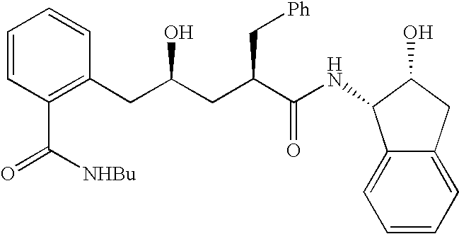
C12=CC=CC=C1C(NC(C(CC(CC1=C(C([NHBu])=O)C=CC=C1)O)C[Ph])=O)C(O)C2
